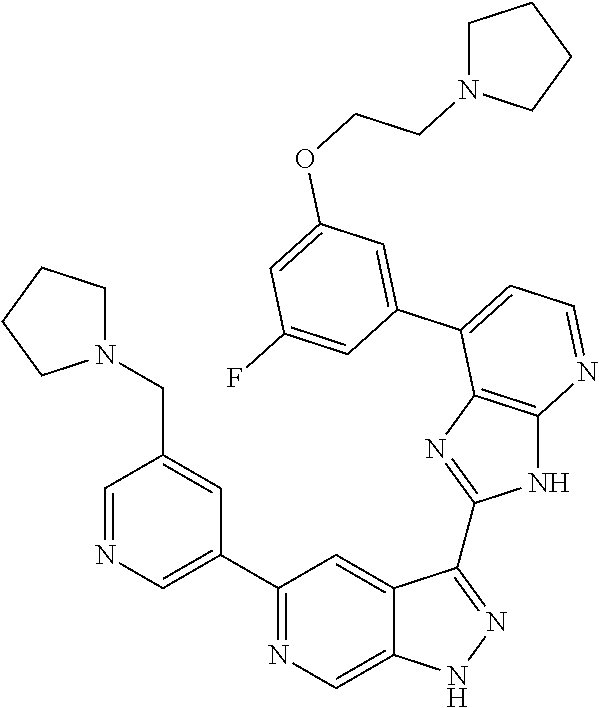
C1(C2=NC=C3C(=C2)C(C2=NC4=C(N2)N=CC=C4C2=CC(OCCN4CCCC4)=CC(F)=C2)=NN3)=CN=CC(CN2CCCC2)=C1
